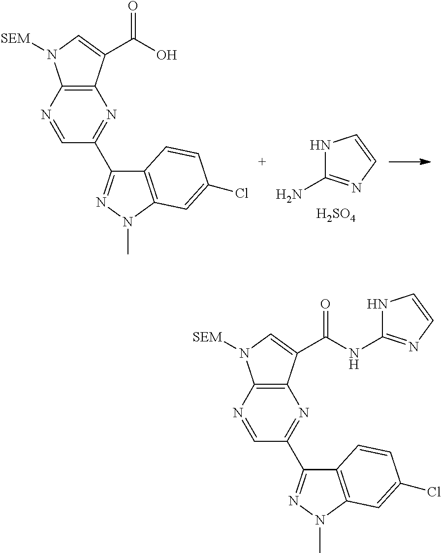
C12=C(N=CC(C3=NN(C)C4=C3C=CC(Cl)=C4)=N1)N([SEM])C=C2C(=O)O.N1C(N)=NC=C1.[H2SO4].C12=C(N=CC(C3=NN(C)C4=C3C=CC(Cl)=C4)=N1)N([SEM])C=C2C(=O)NC1=NC=CN1
